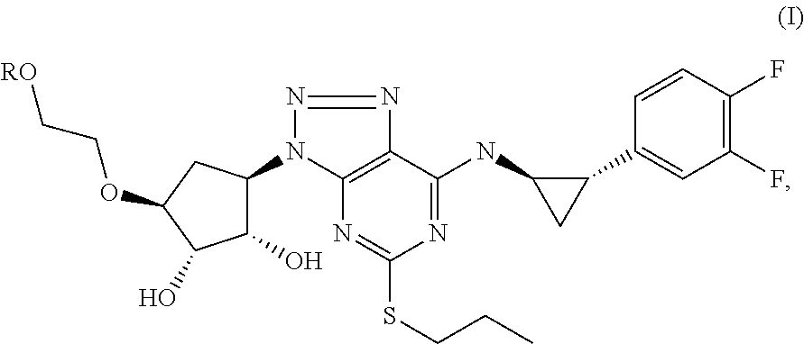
C1(O)C(N2C3=C(C(NC4C(C5=CC(F)=C(F)C=C5)C4)=NC(SCCC)=N3)N=N2)CC(OCC[RO])C1O
